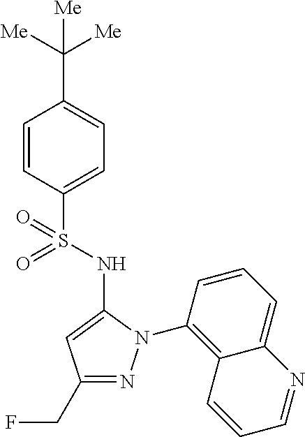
C1=CC(S(=O)(NC2=CC(CF)=NN2C2=C3C(=CC=C2)N=CC=C3)=O)=CC=C1C([Me])([Me])[Me]
